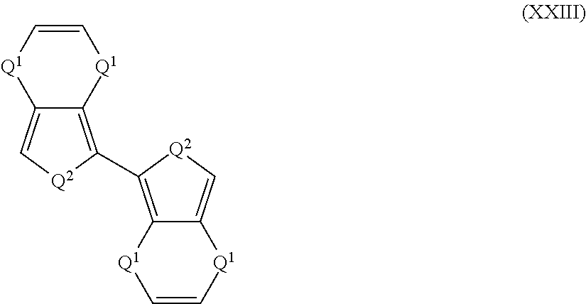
C1=C[Q1]C2=C[Q2]C(C3=C4C(=C[Q2]3)[Q1]C=C[Q1]4)=C2[Q1]1
